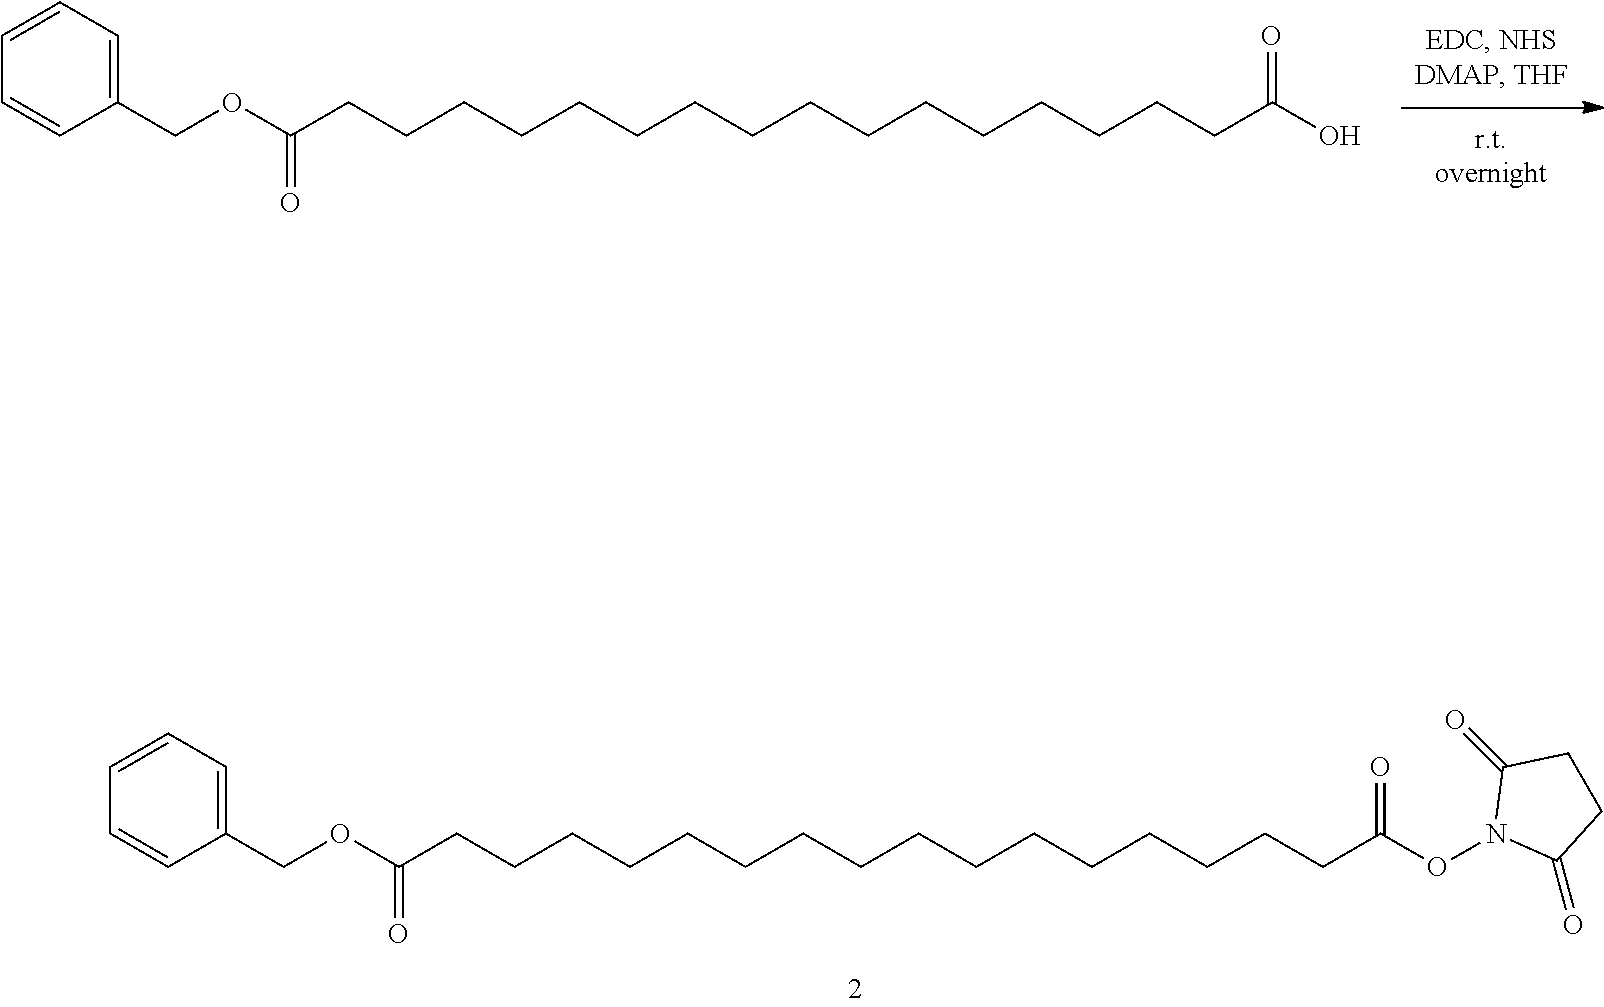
O(C(CCCCCCCCCCCCCCCCC(ON1C(=O)CCC1=O)=O)=O)CC1=CC=CC=C1.O(C(CCCCCCCCCCCCCCCCC(O)=O)=O)CC1=CC=CC=C1
